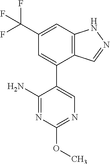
C12=C(C=C(C(F)(F)F)C=C1C1=CN=C(OC)N=C1N)NN=C2
